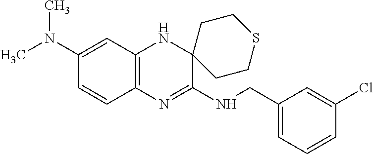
C12=C(N=C(NCC3=CC=CC(Cl)=C3)C3(N1)CCSCC3)C=CC(N(C)C)=C2
